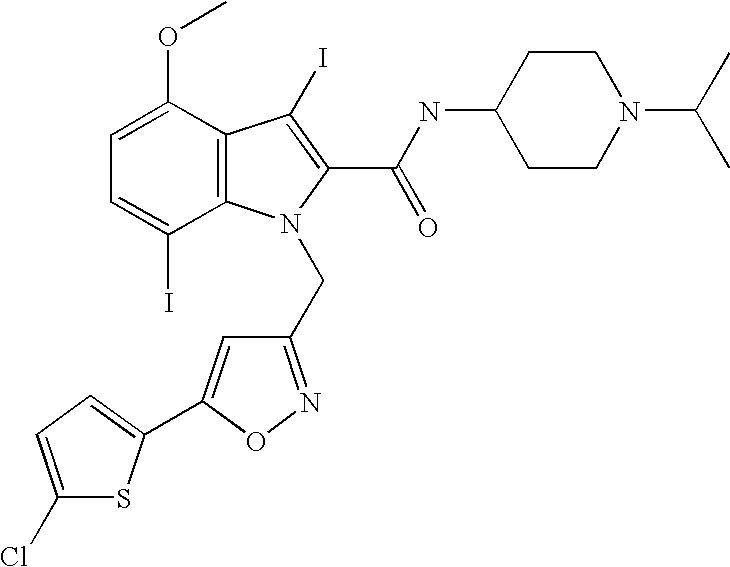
C1(CN2C3=C(C(OC)=CC=C3I)C(I)=C2C(NC2CCN(C(C)C)CC2)=O)=NOC(C2=CC=C(Cl)S2)=C1
